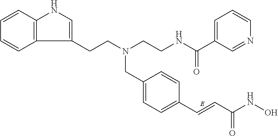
C1=CC2=C(C=C1)C(CCN(CC1=CC=C(C=CC(NO)=O)C=C1)CCNC(C1=CC=CN=C1)=O)=CN2
